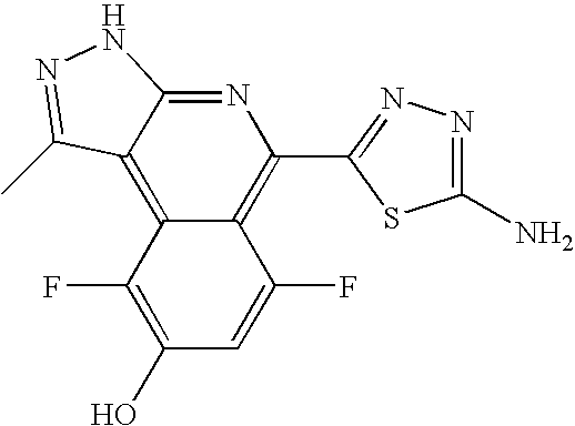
C1(O)=C(F)C2=C3C(=NC(C4=NN=C(N)S4)=C2C(F)=C1)NN=C3C
